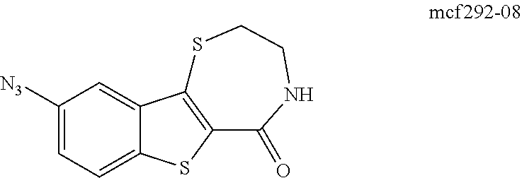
C1([N3])=CC=C2C(=C1)C1=C(S2)C(=O)NCCS1
